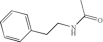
C(NC(=O)C)CC1=CC=CC=C1
